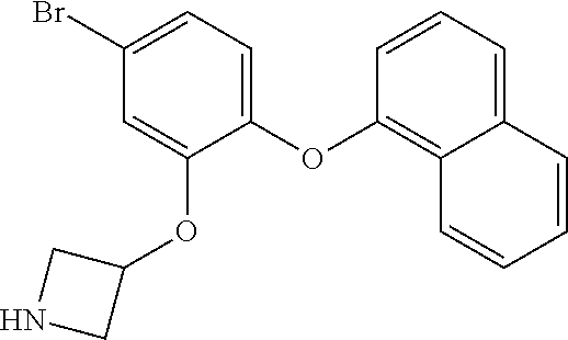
C1(Br)=CC=C(OC2=C3C(=CC=C2)C=CC=C3)C(OC2CNC2)=C1
